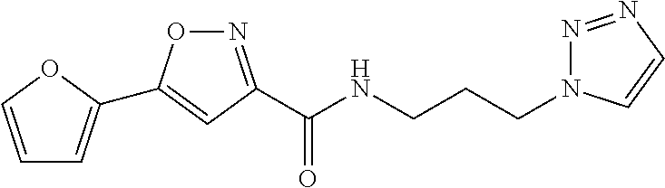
C1=COC(C2=CC(C(NCCCN3N=NC=C3)=O)=NO2)=C1
